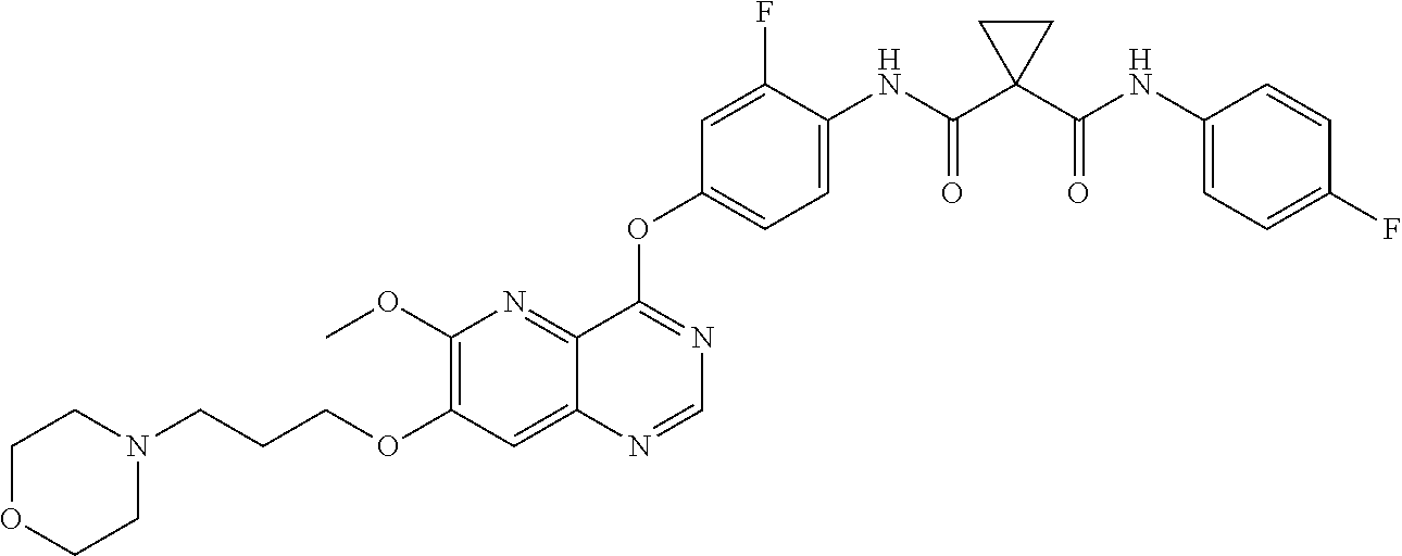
C1(OC)=C(OCCCN2CCOCC2)C=C2C(=N1)C(OC1=CC=C(NC(C3(C(NC4=CC=C(F)C=C4)=O)CC3)=O)C(F)=C1)=NC=N2
